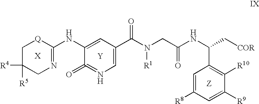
[X].[Y].C1(NC2=CC(C(N(CC(NC(C[COR])C3=C([R10])C([R9])=CC([R8])=C3)=O)[R1])=O)=CN=C2=O)=NCC([R4])([R5])C[Q]1.[Z]
